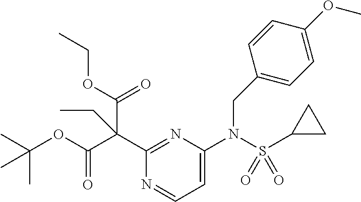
C1=C(N(S(C2CC2)(=O)=O)CC2=CC=C(OC)C=C2)N=C(C(C(OC(C)(C)C)=O)(C(OCC)=O)CC)N=C1
